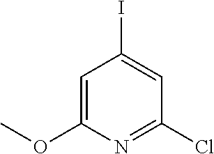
C1=C(OC)N=C(Cl)C=C1I
